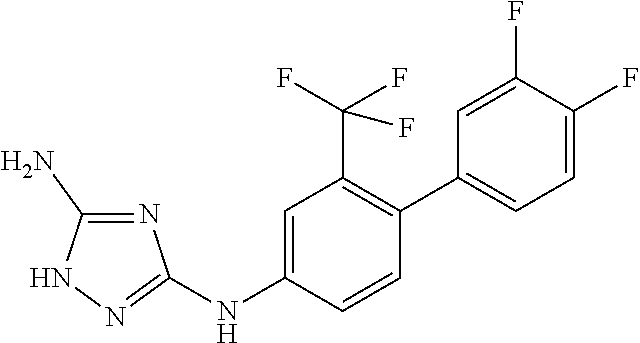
C1=C(NC2=NNC(N)=N2)C=CC(C2=CC=C(F)C(F)=C2)=C1C(F)(F)F
